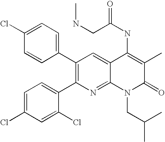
C1(Cl)=CC=C(C2=C(C3=CC=C(Cl)C=C3Cl)N=C3C(=C2)C(NC(=O)CNC)=C(C)C(=O)N3CC(C)C)C=C1
